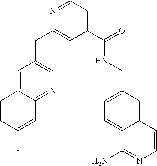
C1=C2C(=NC=C1CC1=CC(C(=O)NCC3=CC=C4C(=C3)C=CN=C4N)=CC=N1)C=C(F)C=C2
